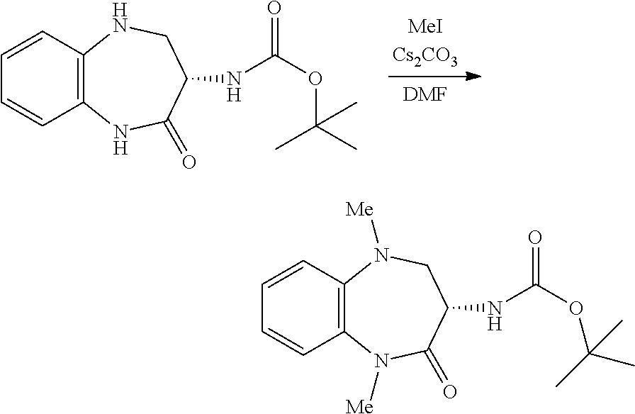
[DMF].C12=C(C=CC=C1)NCC(NC(OC(C)(C)C)=O)C(=O)N2.C12=C(C=CC=C1)N([Me])CC(NC(OC(C)(C)C)=O)C(=O)N2[Me]
